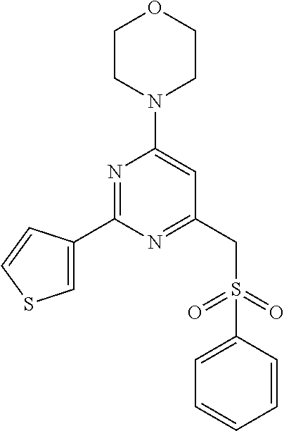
N1=C(C2=CSC=C2)N=C(CS(C2=CC=CC=C2)(=O)=O)C=C1N1CCOCC1
